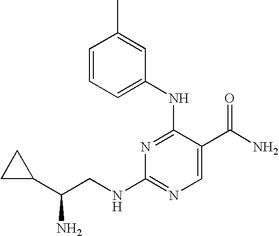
N1=C(NC2=CC=CC(C)=C2)C(C(N)=O)=CN=C1NCC(C1CC1)N
